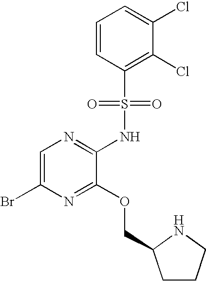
C1=C(Br)N=C(OCC2CCCN2)C(NS(C2=C(Cl)C(Cl)=CC=C2)(=O)=O)=N1
